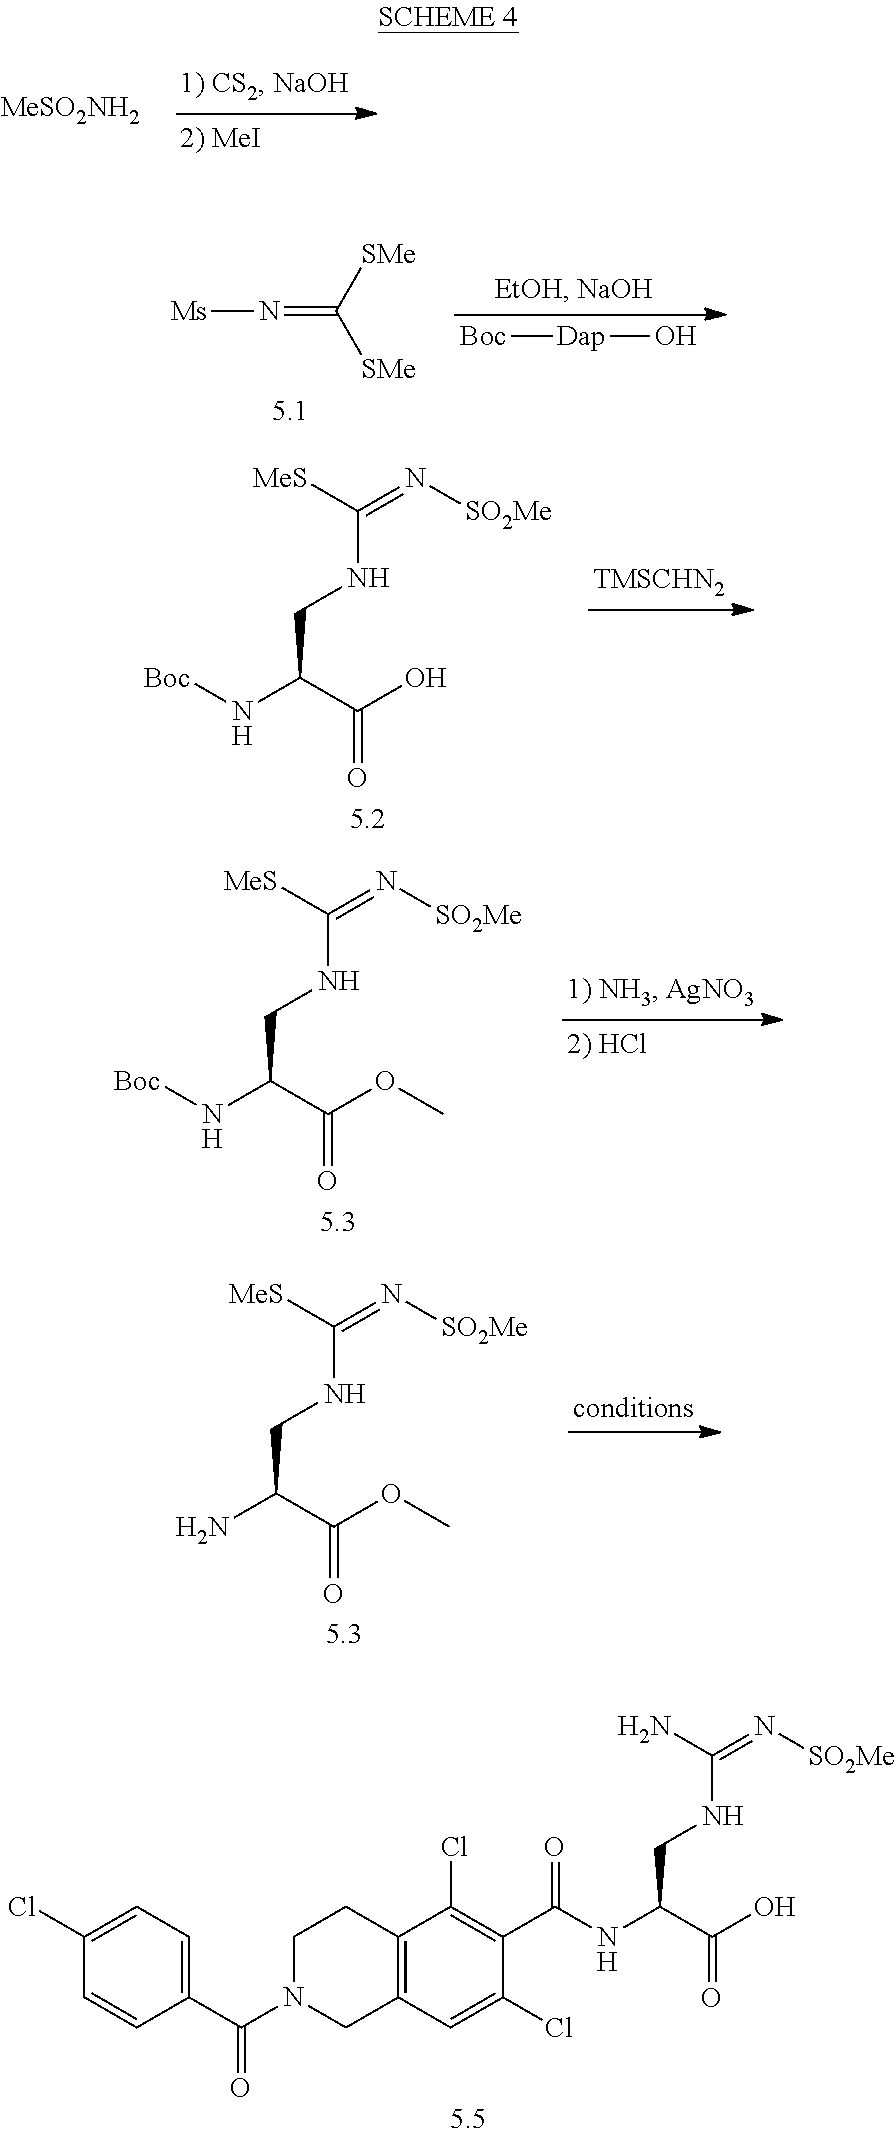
[MeSO2NH2].N(=C([SMe])[SMe])[Ms].[Boc][Dap]O.C(C(N[Boc])C(=O)O)NC([MeS])=N[SO2Me].C(C(N[Boc])C(=O)OC)NC([MeS])=N[SO2Me].C(C(N)C(=O)OC)NC([MeS])=N[SO2Me].C1=CC(C(=O)N2CC3=C(CC2)C(Cl)=C(C(NC(C(O)=O)CNC(=N[SO2Me])N)=O)C(Cl)=C3)=CC=C1Cl
